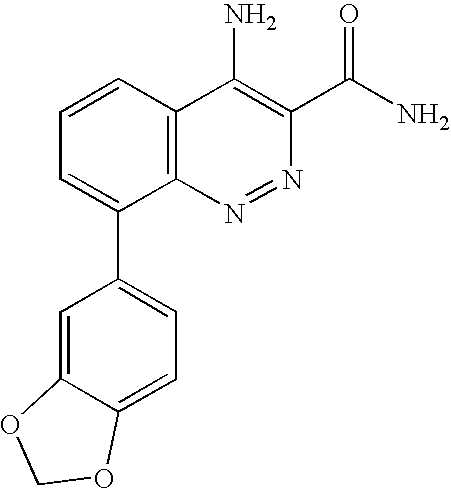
C1=CC2=C(C(C3=CC=C4C(=C3)OCO4)=C1)N=NC(C(N)=O)=C2N
